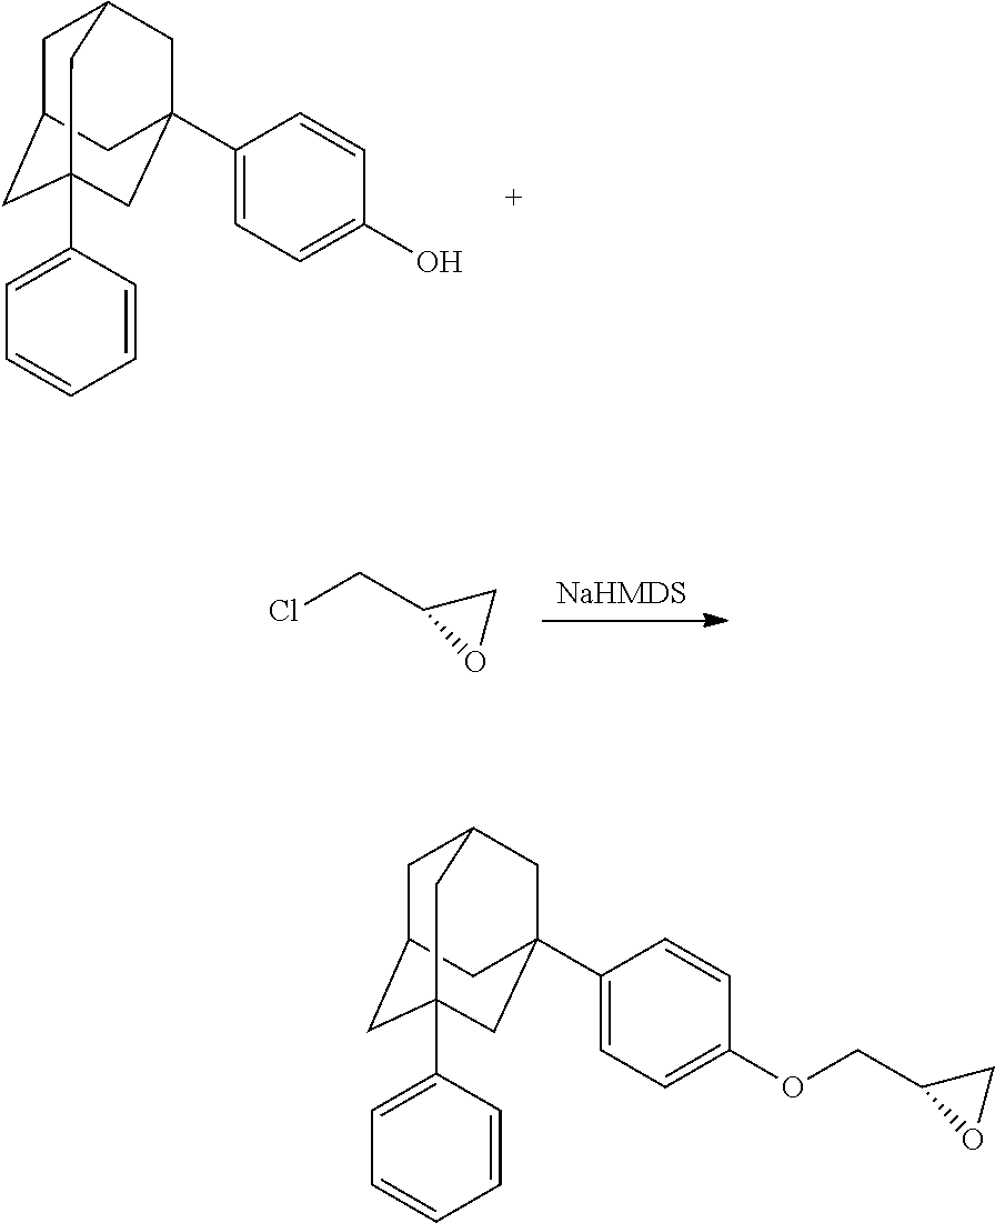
C1C2CC3(C4=CC=CC=C4)CC(C4=CC=C(O)C=C4)(CC1C3)C2.[NaHMDS].ClCC1OC1.C1C2CC3(C4=CC=CC=C4)CC(C4=CC=C(OCC5OC5)C=C4)(CC1C3)C2
